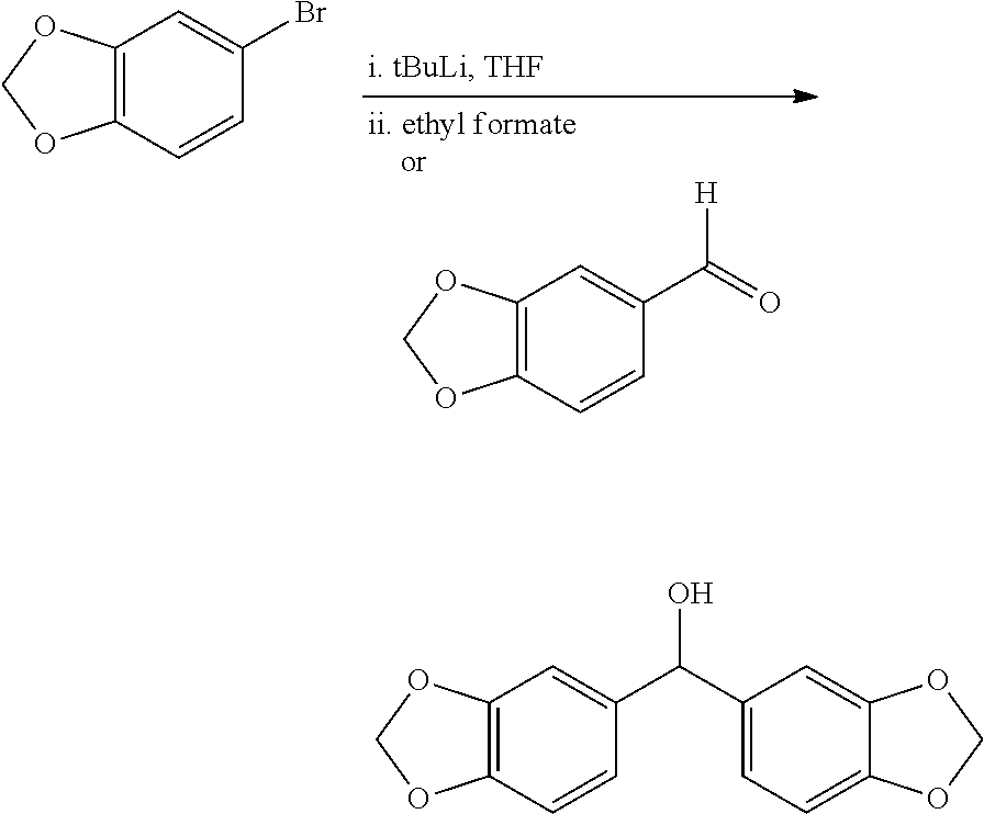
C12=C(C=CC(C(=O)[H])=C1)OCO2.C12=C(C=CC(Br)=C1)OCO2.C12=C(C=CC(C(C3=CC=C4C(=C3)OCO4)O)=C1)OCO2
